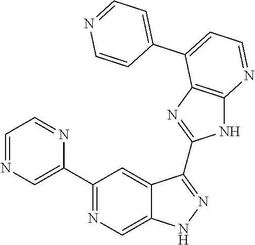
C1(C2=NC=C3C(=C2)C(C2=NC4=C(N2)N=CC=C4C2=CC=NC=C2)=NN3)=CN=CC=N1
